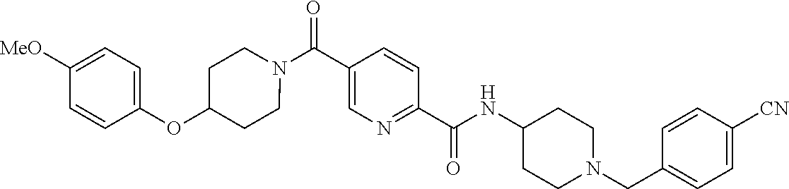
N(C(C1=NC=C(C(N2CCC(OC3=CC=C([OMe])C=C3)CC2)=O)C=C1)=O)C1CCN(CC2=CC=C([CN])C=C2)CC1
